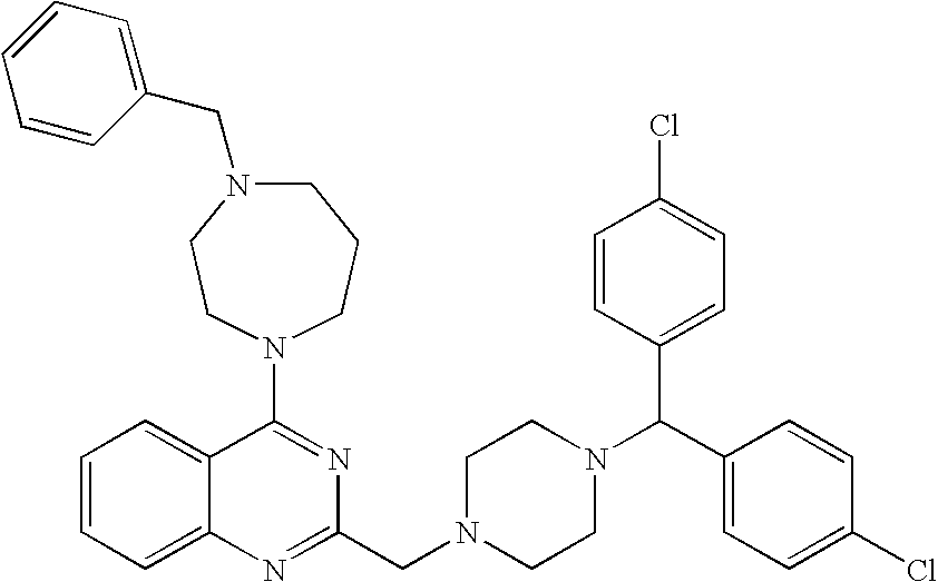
C1=CC=C2C(=C1)C(N1CCN(CC3=CC=CC=C3)CCC1)=NC(CN1CCN(C(C3=CC=C(Cl)C=C3)C3=CC=C(Cl)C=C3)CC1)=N2
